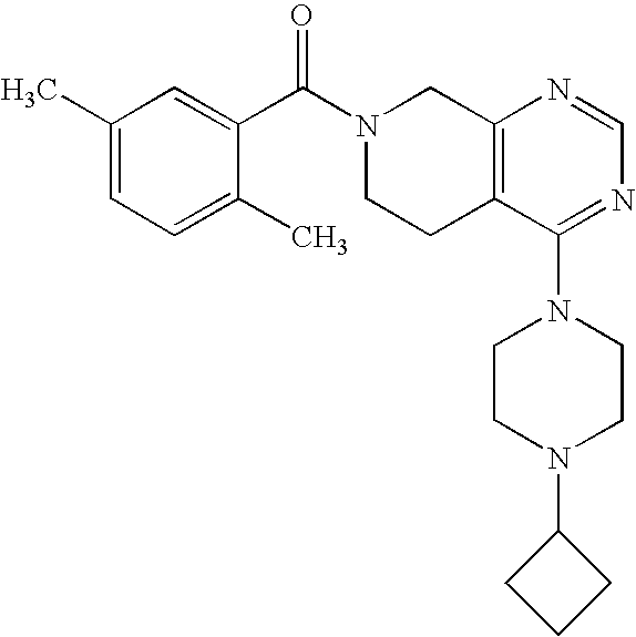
C1(C(N2CCC3=C(C2)N=CN=C3N2CCN(C3CCC3)CC2)=O)=CC(C)=CC=C1C
